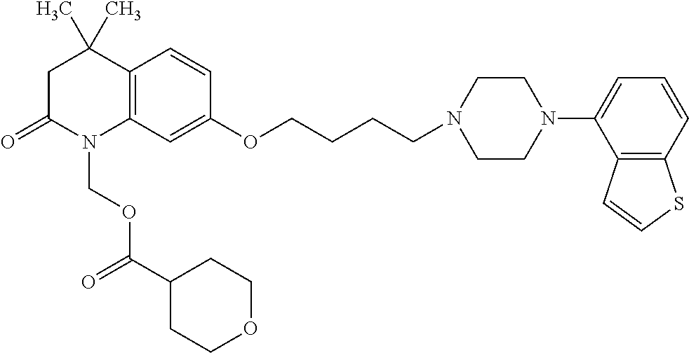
C1C(=O)N(COC(=O)C2CCOCC2)C2=C(C1(C)C)C=CC(OCCCCN1CCN(C3=CC=CC4=C3C=CS4)CC1)=C2
